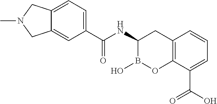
C12=C(C(C(O)=O)=CC=C1)OB(O)C(NC(=O)C1=CC=C3C(=C1)CN(C)C3)C2
